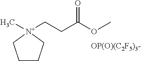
C1CC[N+](C)(CCC(OC)=O)C1.[OP(O)(C2F5)3-]
